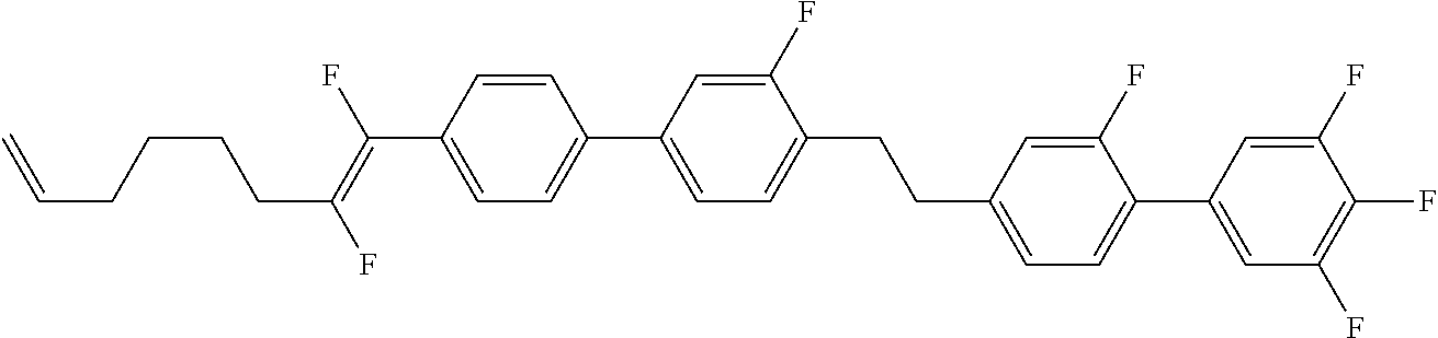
C(C1=CC=C(C2=CC(F)=C(F)C(F)=C2)C(F)=C1)CC1=CC=C(C2=CC=C(C(=C(F)CCCCC=C)F)C=C2)C=C1F
